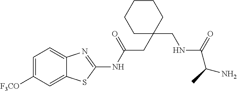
C1=C([F3CO])C=C2C(=C1)N=C(NC(CC1(CNC(=O)C(N)C)CCCCC1)=O)S2
